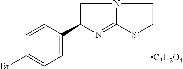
C1=C(C2N=C3N(C2)CCS3)C=CC(Br)=C1.[C3H2O4]
